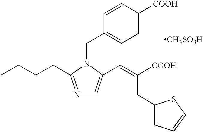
N1=C(CCCC)N(CC2=CC=C([COOH])C=C2)C(C=C([COOH])CC2=CC=CS2)=C1.[CH3SO3H]
